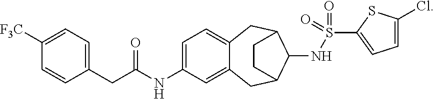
C1(NC(CC2=CC=C([F3C])C=C2)=O)=CC=C2C(=C1)CC1C(NS(=O)(=O)C3=CC=C(Cl)S3)C(C2)CC1
